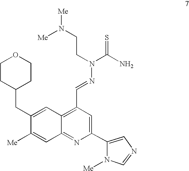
C1([Me])=CC2=NC(C3=CN=CN3[Me])=CC(C=NN(C(=S)N)CCN([Me])[Me])=C2C=C1CC1CCOCC1
